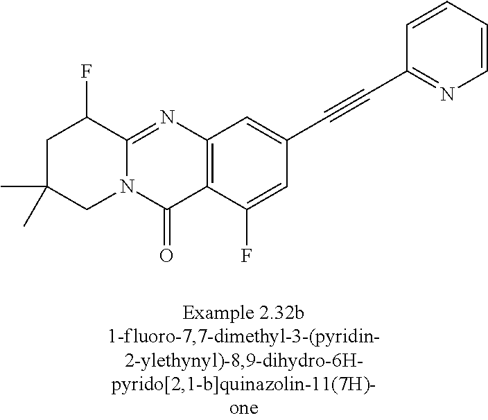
N12C(=NC3=C(C1=O)C(F)=CC(C#CC1=NC=CC=C1)=C3)C(F)CC(C)(C)C2
